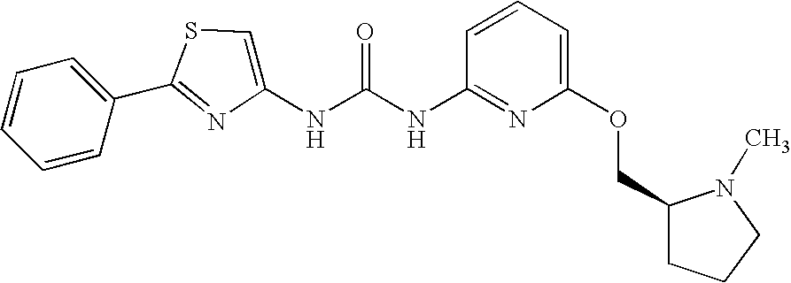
C1=CC(C2=NC(NC(NC3=NC(OCC4CCCN4C)=CC=C3)=O)=CS2)=CC=C1
